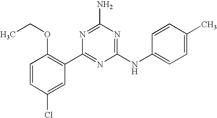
C1=CC(Cl)=CC(C2=NC(NC3=CC=C(C)C=C3)=NC(N)=N2)=C1OCC
